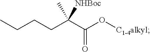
CCCCC(C(O[C1-4alkyl])=O)(C)[NHBoc]
